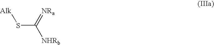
S(C(=[NRa])[NHRb])[Alk]
